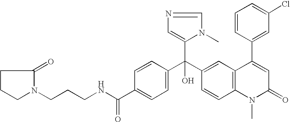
C1=C(C(NCCCN2C(=O)CCC2)=O)C=CC(C(C2=CC3=C(C=C2)N(C)C(=O)C=C3C2=CC(Cl)=CC=C2)(C2=CN=CN2C)O)=C1
